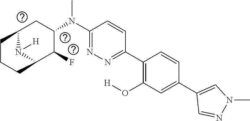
C1(N(C2CC3CCCC(C2F)N3[H])C)=NN=C(C2=C(O[H])C=C(C3=CN(C)N=C3)C=C2)C=C1
